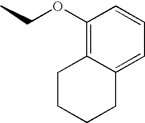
C1(OCC)=C2C(=CC=C1)CCCC2
